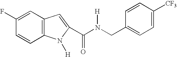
C1(F)=CC2=C(C=C1)N([H])C(C(N(CC1=CC=C([CF3])C=C1)[H])=O)=C2
